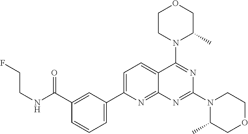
C1(C(=O)NCCF)=CC(C2=CC=C3C(=N2)N=C(N2C(C)COCC2)N=C3N2C(C)COCC2)=CC=C1
